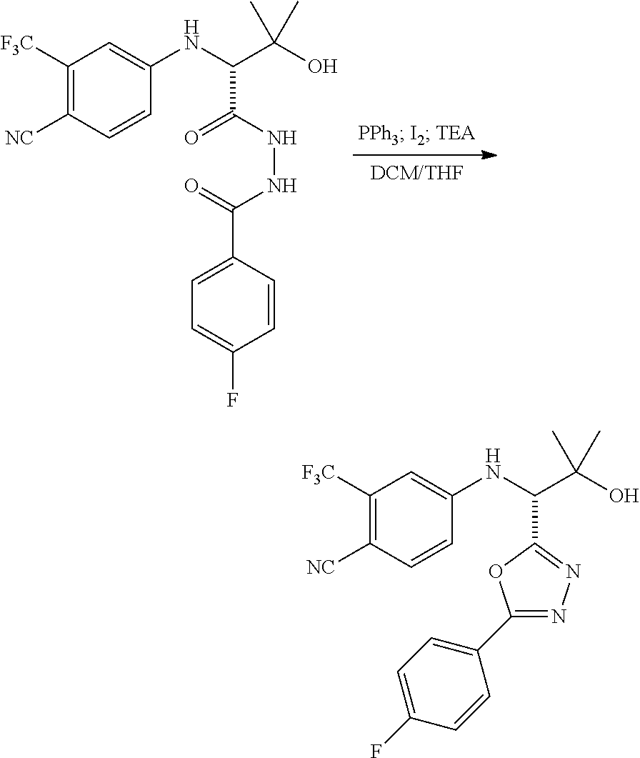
C1([F3C])=C([NC])C=CC(NC(C(O)(C)C)C(NNC(C2=CC=C(F)C=C2)=O)=O)=C1.C1([F3C])=C([NC])C=CC(NC(C(O)(C)C)C2=NN=C(C3=CC=C(F)C=C3)O2)=C1
